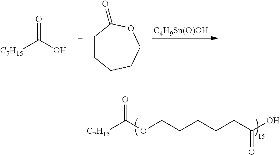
[C7H15]C(OCCCCCC(O)=O)=O.[C4H9Sn(O)OH].[C7H15]C(O)=O.C1CCCCOC1=O
